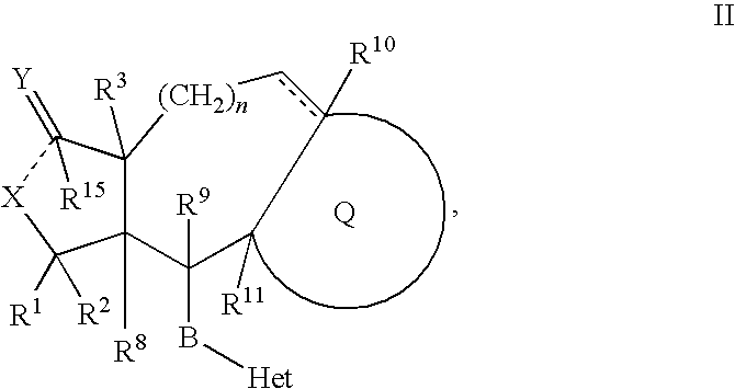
C12([R8])C([R3])(C(=[Y])([R15])[X]C1([R1])[R2])[(CH2)n]cc([R10])C([R11])C2([R9])B[Het]
